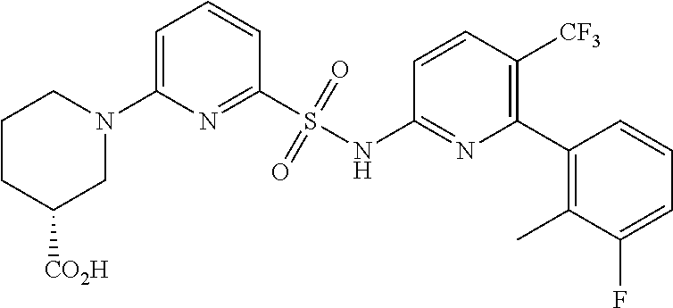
C1=C(N2CCCC([CO2H])C2)N=C(S(NC2=NC(C3=C(C)C(F)=CC=C3)=C([CF3])C=C2)(=O)=O)C=C1
